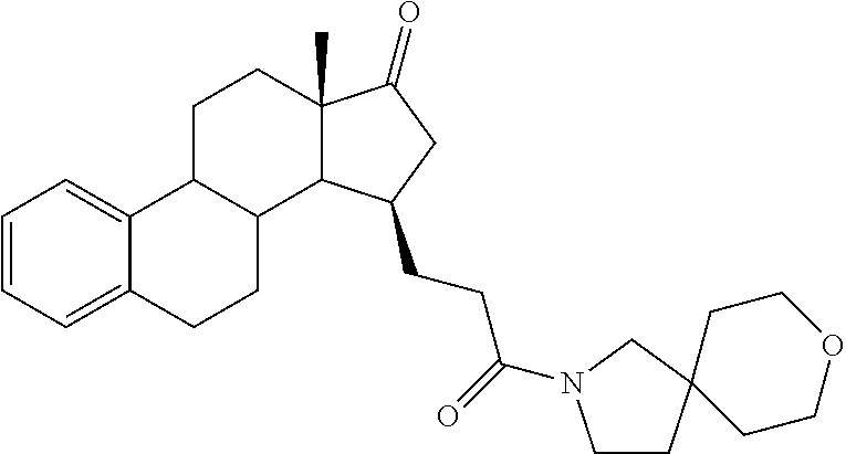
C1=CC=C2C(=C1)C1C(CC2)C2C(C)(CC1)C(=O)CC2CCC(=O)N1CCC2(C1)CCOCC2
